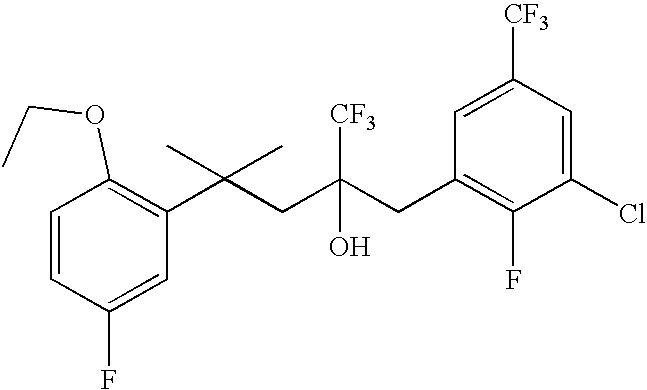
C1(F)=CC(C(CC(CC2=C(F)C(Cl)=CC([CF3])=C2)(O)[CF3])(C)C)=C(OCC)C=C1
